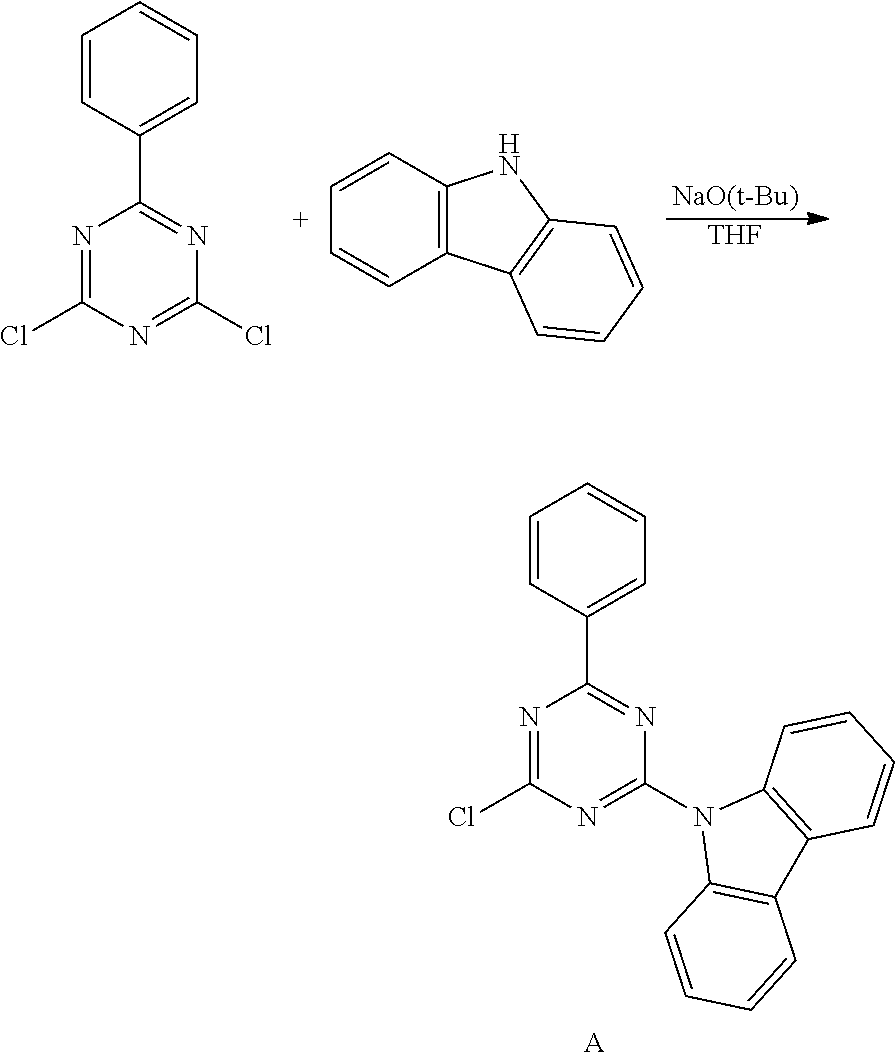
[NaO(t-Bu)].[THF].N1=C(Cl)N=C(Cl)N=C1C1=CC=CC=C1.C1=CC2=C(C=C1)C1=C(N2)C=CC=C1.N1=C(Cl)N=C(N2C3=C(C4=C2C=CC=C4)C=CC=C3)N=C1C1=CC=CC=C1.[A]
